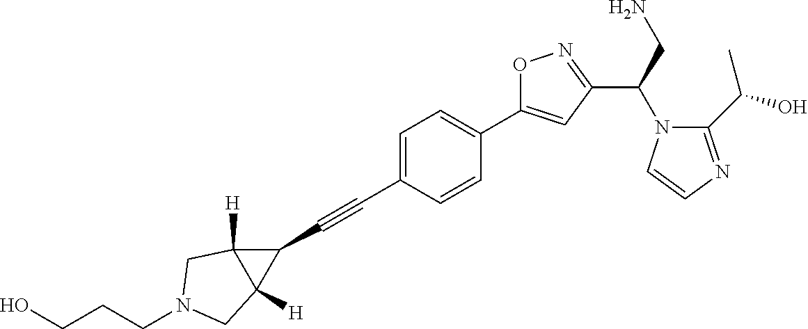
C1=C(C#CC2C3([H])C2([H])CN(CCCO)C3)C=CC(C2=CC(C(N3C(C(O)C)=NC=C3)CN)=NO2)=C1
